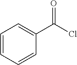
C1=CC=CC(C(=O)Cl)=C1
